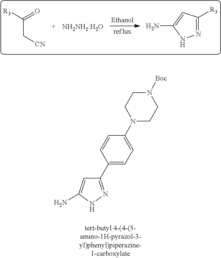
C1(C2=CC=C(N3CCN([Boc])CC3)C=C2)=NNC(N)=C1.C(C[CN])([R3])=O.[NH2NH2:H2O].N1=C([R3])C=C(N)N1
